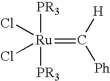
[PR3][Ru]([PR3])(Cl)(Cl)=C([H])[Ph]
